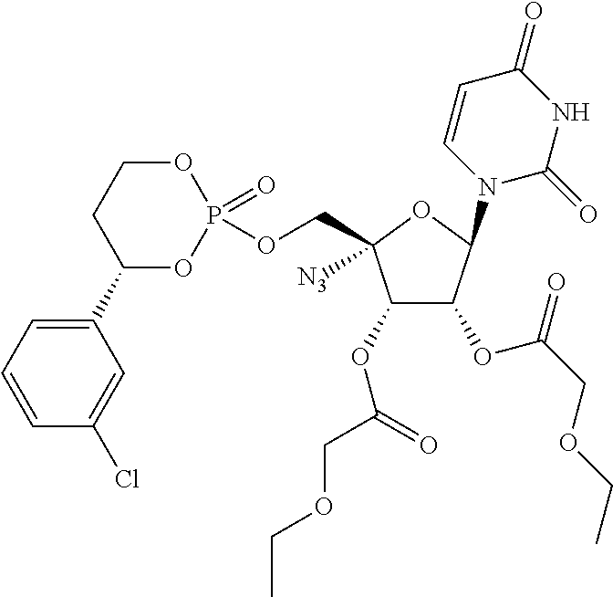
C1(OC(=O)COCC)C(OC(COCC)=O)C(N2C=CC(=O)NC2=O)OC1(COP1(=O)OCCC(C2=CC=CC(Cl)=C2)O1)[N3]
